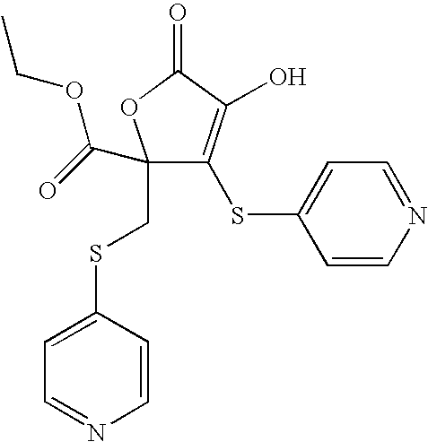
C1(CSC2=CC=NC=C2)(C(=O)OCC)C(SC2=CC=NC=C2)=C(O)C(=O)O1
